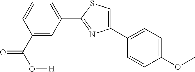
C1(C2=CC=C(OC)C=C2)=CSC(C2=CC=CC(C(O[H])=O)=C2)=N1
